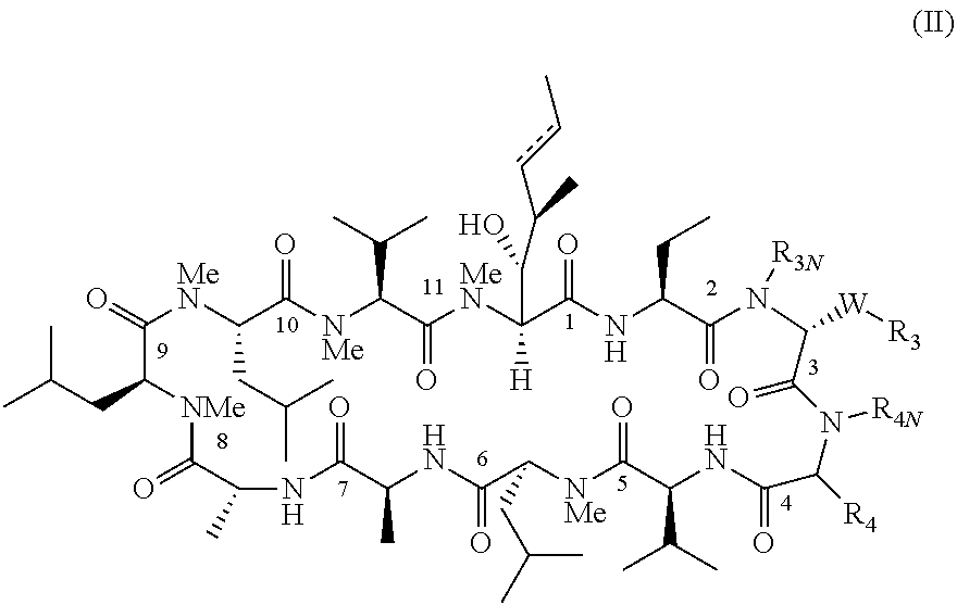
O=C1[MeN]C(CC(C)C)C(=O)[NMe]C(C(C)C)C(=O)[MeN]C([H])(C(O)C(ccC)C)C(=O)NC(CC)C(=O)N([R3N])C([W][R3])C(=O)N([R4N])C([R4])C(=O)NC(C(C)C)C(=O)[NMe]C(CC(C)C)C(=O)NC(C)C(=O)NC(C)C(=O)[NMe]C1CC(C)C
